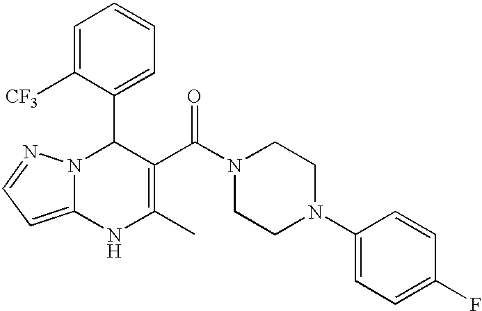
C1=C([CF3])C(C2N3C(=CC=N3)NC(C)=C2C(N2CCN(C3=CC=C(F)C=C3)CC2)=O)=CC=C1
